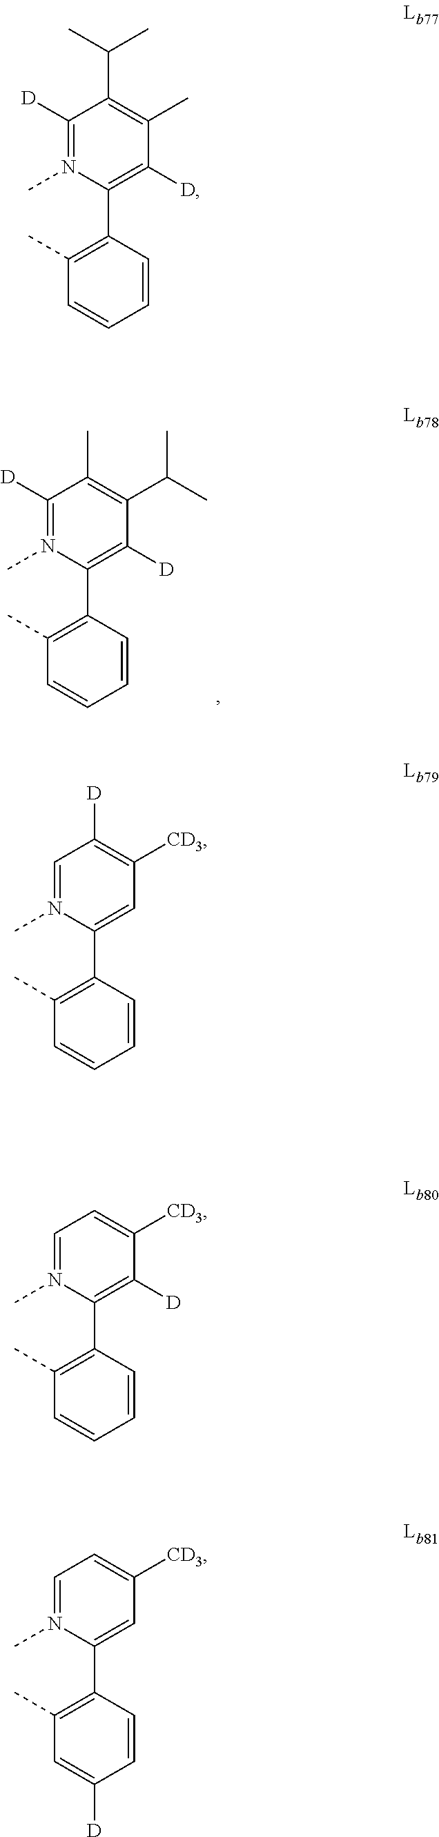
C1(C)=C(C2=C([D])C([CD3])=CC=N2C)C=CC=C1.C1(C)=C(C2=C([D])C(C)=C(C(C)C)C([D])=N2C)C=CC=C1.C1(C)=C(C2=CC([CD3])=C([D])C=N2C)C=CC=C1.C1(C)=C(C2=CC([CD3])=CC=N2C)C=CC([D])=C1.C1(C)=C(C2=C([D])C(C(C)C)=C(C)C([D])=N2C)C=CC=C1
